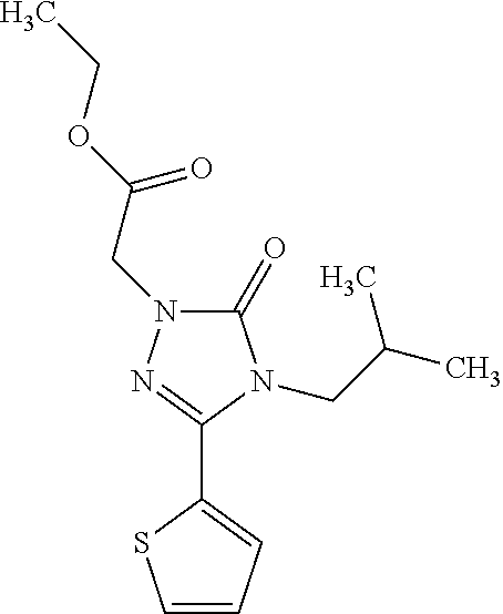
C1(C2=NN(CC(OCC)=O)C(=O)N2CC(C)C)=CC=CS1
